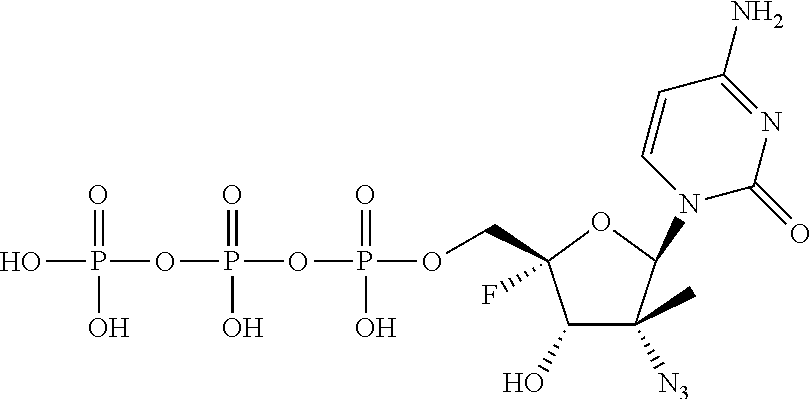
OP(=O)(OP(=O)(O)OP(=O)(O)OCC1(F)C(O)C([N3])(C)C(N2C(=O)N=C(N)C=C2)O1)O
